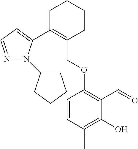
C1C(C2=CC=NN2C2CCCC2)=C(COC2=C(C=O)C(O)=C(C)C=C2)CCC1
